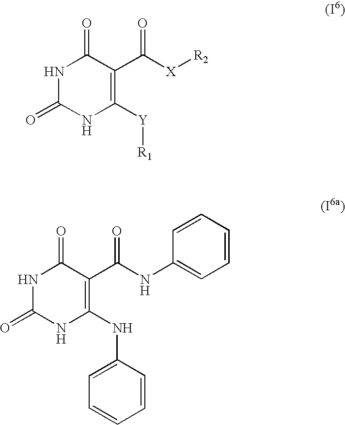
N1C(=O)NC([Y][R1])=C(C([X][R2])=O)C1=O.N1C(=O)NC(NC2=CC=CC=C2)=C(C(NC2=CC=CC=C2)=O)C1=O
